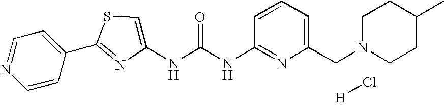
C1=CC(C2=NC(NC(NC3=NC(CN4CCC(C)CC4)=CC=C3)=O)=CS2)=CC=N1.[H]Cl
